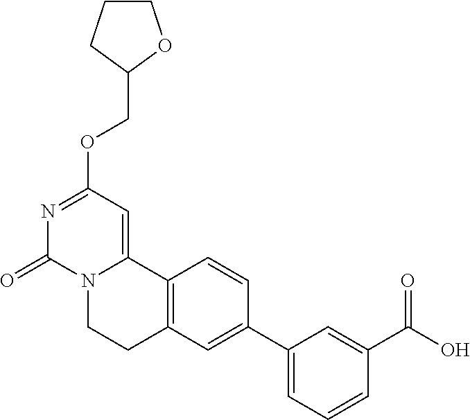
N1=C(OCC2OCCC2)C=C2N(C1=O)CCC1=C2C=CC(C2=CC=CC(C(O)=O)=C2)=C1
